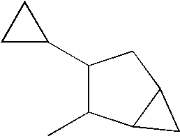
C1(C2CC2)C(C)C2C(C1)C2
